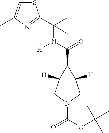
N(C(=O)C1C2([H])C1([H])CN(C(=O)OC(C)(C)C)C2)([H])C(C)(C)C1=NC(C)=CS1
